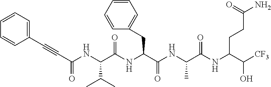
C(NC(C(NC(C(NC(C(NC(C([CF3])O)CCC(N)=O)=O)C)=O)CC1=CC=CC=C1)=O)C(C)C)(=O)C#CC1=CC=CC=C1
